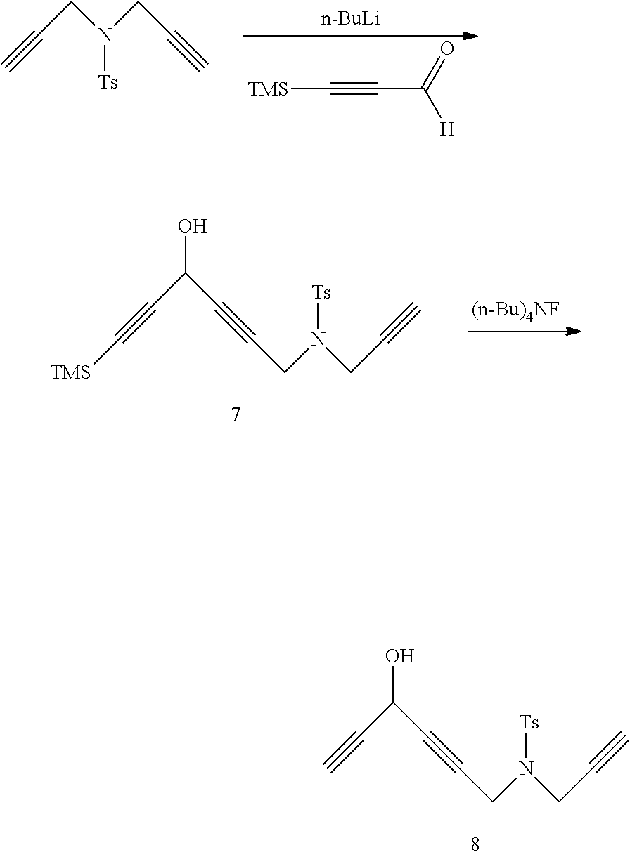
C#CCN(CC#C)[Ts].[n-BuLi].[TMS]C#CC([H])=O.C(#CC(C#CCN(CC#C)[Ts])O)[TMS].C#CC(C#CCN(CC#C)[Ts])O
